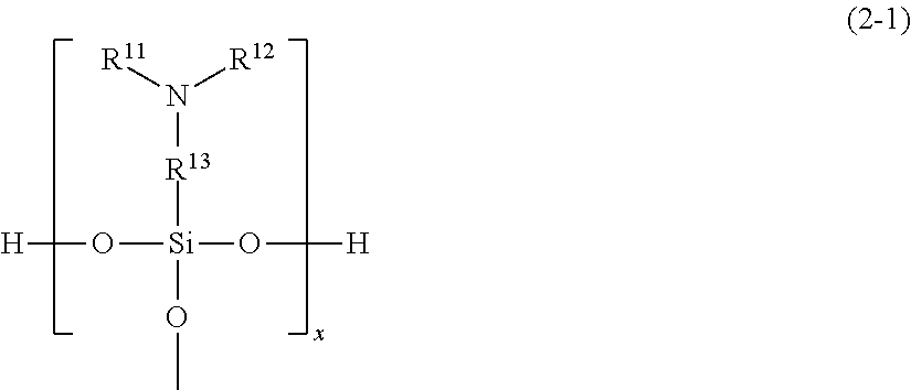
O([Si](O[H])([R13]N([R12])[R11])OC)[H]
